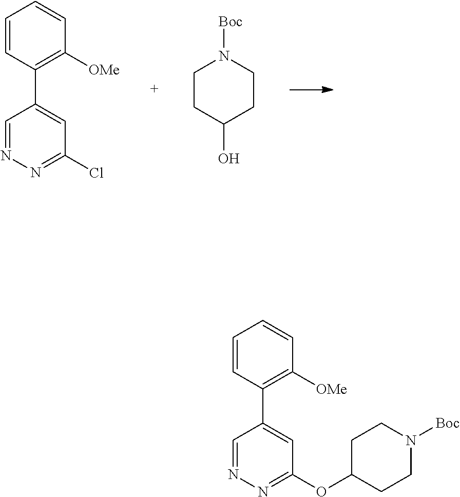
C1=CC(C2=CC(Cl)=NN=C2)=C([OMe])C=C1.C1CC(O)CCN1[Boc].C1=CC(C2=CC(OC3CCN([Boc])CC3)=NN=C2)=C([OMe])C=C1
